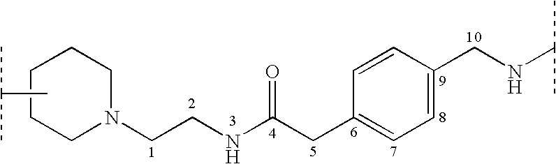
C1N(CCNC(CC2=CC=C(CNC(C)C)C=C2)=O)CCCC1.CC(C)C
